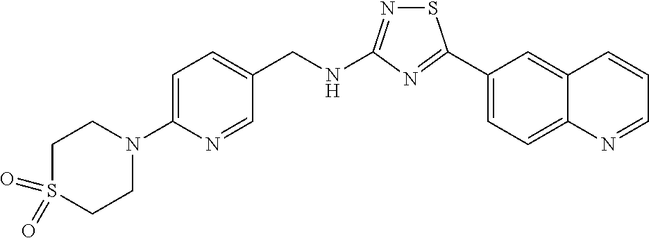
C1(C2=NC(NCC3=CC=C(N4CCS(=O)(=O)CC4)N=C3)=NS2)=CC=C2C(=C1)C=CC=N2
